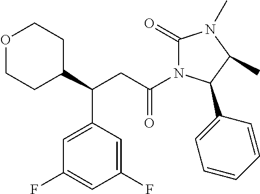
O1CCC(C(CC(=O)N2C(=O)N(C)C(C)C2C2=CC=CC=C2)C2=CC(F)=CC(F)=C2)CC1
